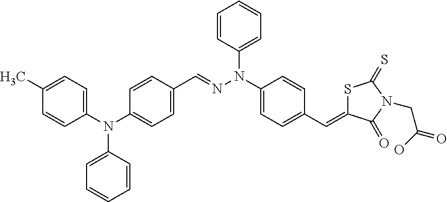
N(C1=CC=C(C=NN(C2=CC=CC=C2)C2=CC=C(C=C3SC(=S)N(CC(O)=O)C3=O)C=C2)C=C1)(C1=CC=C(C)C=C1)C1=CC=CC=C1
